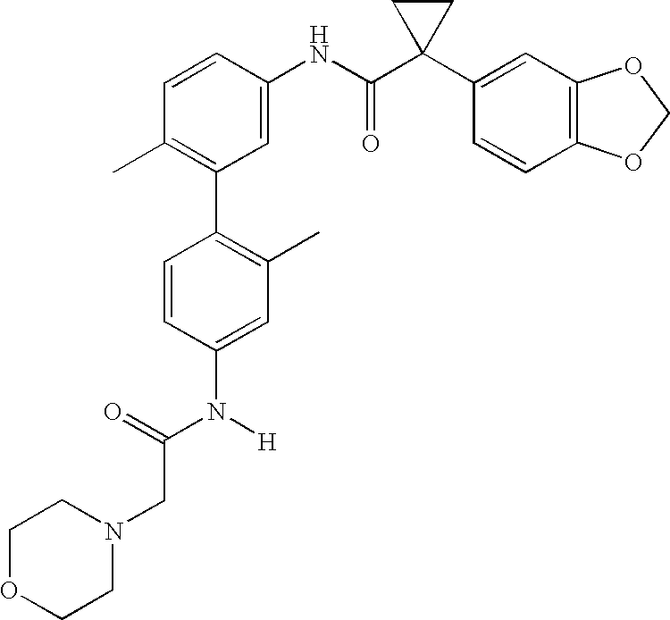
C1(NC(C2(C3=CC4=C(C=C3)OCO4)CC2)=O)=CC(C2=C(C)C=C(N([H])C(CN3CCOCC3)=O)C=C2)=C(C)C=C1
